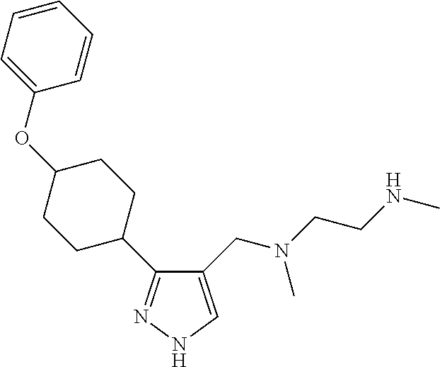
C1(CN(CCNC)C)=CNN=C1C1CCC(OC2=CC=CC=C2)CC1
